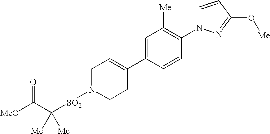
[MeO]C(C([SO2]N1CCC(C2=CC([Me])=C(N3C=CC(O[Me])=N3)C=C2)=CC1)([Me])[Me])=O
